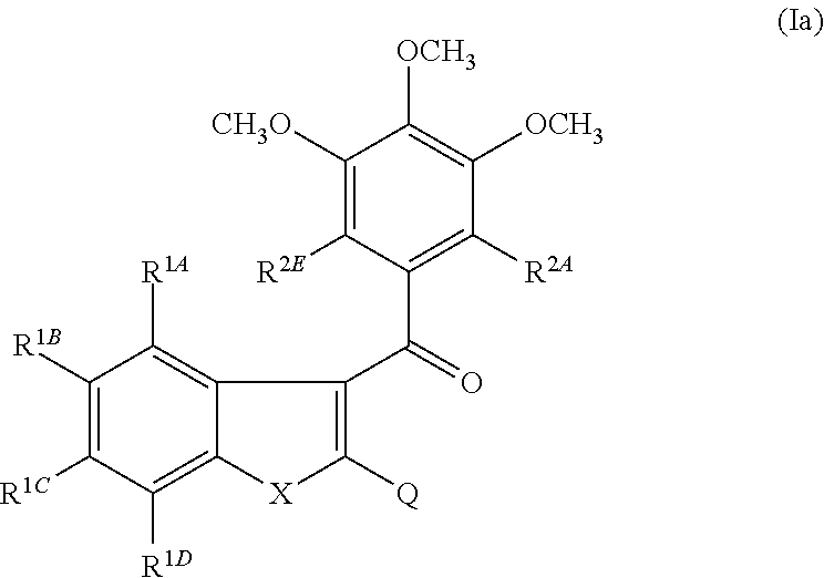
C1([R1B])=C([R1C])C([R1D])=C2C(=C1[R1A])C(C(C1=C([R2A])C([OCH3])=C([OCH3])C([CH3O])=C1[R2E])=O)=C([Q])[X]2
